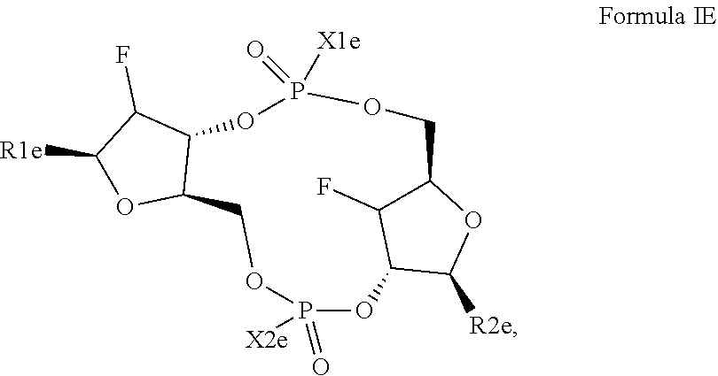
C1([R1e])OC2C(C1F)OP([X1e])(=O)OCC1C(F)C(OP(=O)([X2e])OC2)C([R2e])O1
